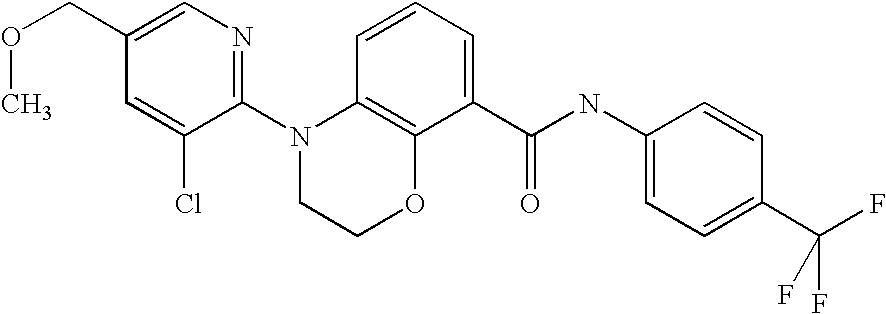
C1(N2CCOC3=C2C=CC=C3C(NC2=CC=C(C(F)(F)F)C=C2)=O)=NC=C(COC)C=C1Cl
